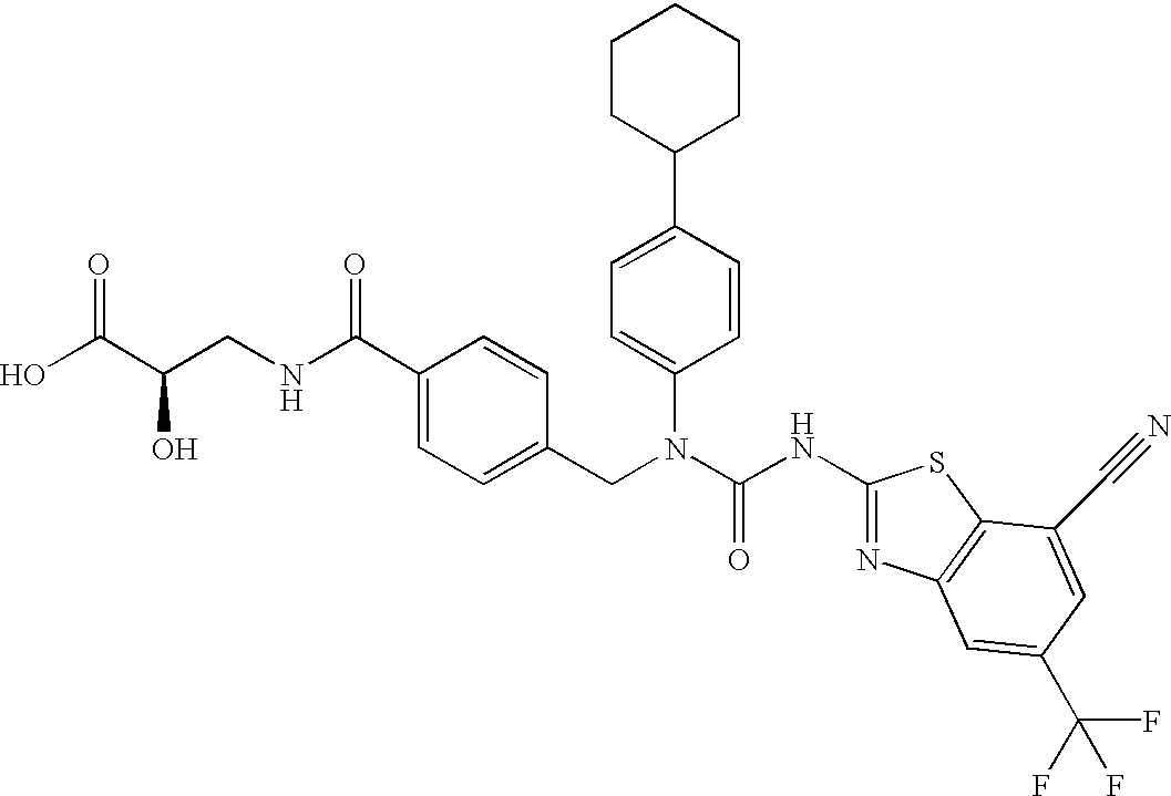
OC(C(CNC(C1=CC=C(CN(C(NC2=NC3=C(S2)C(C#N)=CC(C(F)(F)F)=C3)=O)C2=CC=C(C3CCCCC3)C=C2)C=C1)=O)O)=O
